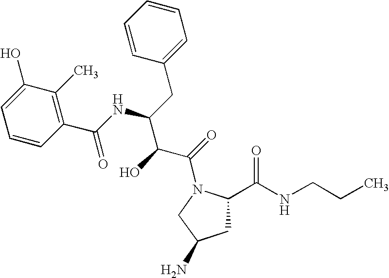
C1C(C(NCCC)=O)N(C(=O)C(C(NC(C2=C(C)C(O)=CC=C2)=O)CC2=CC=CC=C2)O)CC1N
